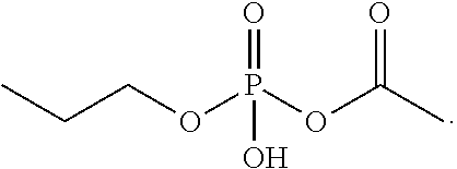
C(COP(OC(C)=O)(=O)O)C
